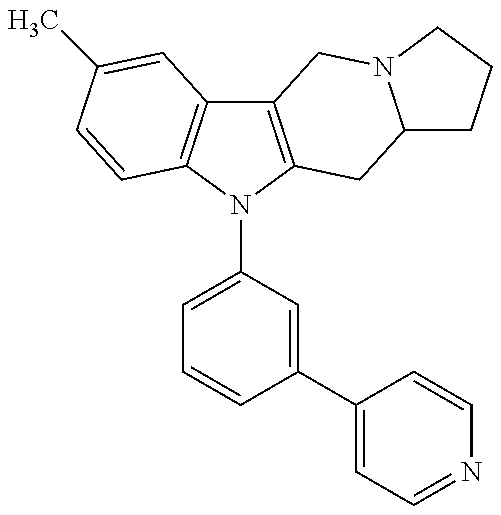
C12=C(N(C3=CC=CC(C4=CC=NC=C4)=C3)C3=C1C=C(C)C=C3)CC1N(C2)CCC1
